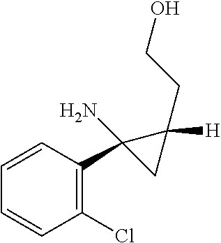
C1(Cl)=C(C2(N)CC2([H])CCO)C=CC=C1
